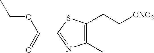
C(C1=NC(C)=C(CC[ONO2])S1)(=O)OCC
